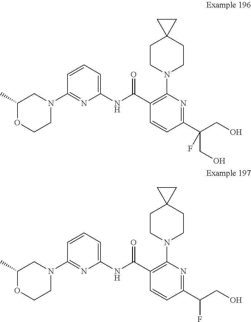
C1(C)OCCN(C2=NC(NC(C3=C(N4CCC5(CC4)CC5)N=C(C(CO)(CO)F)C=C3)=O)=CC=C2)C1.C1(C)OCCN(C2=NC(NC(C3=C(N4CCC5(CC4)CC5)N=C(C(CO)F)C=C3)=O)=CC=C2)C1
